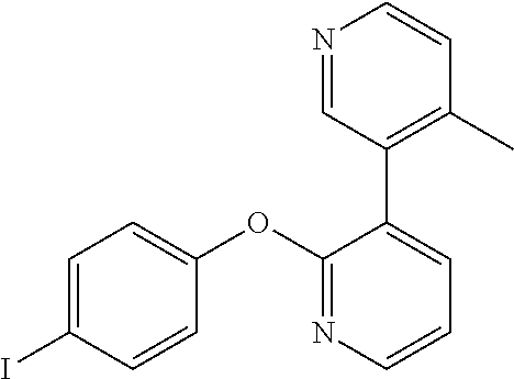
C1=C(I)C=CC(OC2=NC=CC=C2C2=C(C)C=CN=C2)=C1
